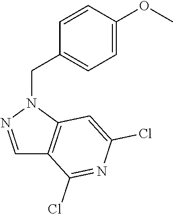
N1(CC2=CC=C(OC)C=C2)N=CC2=C1C=C(Cl)N=C2Cl
